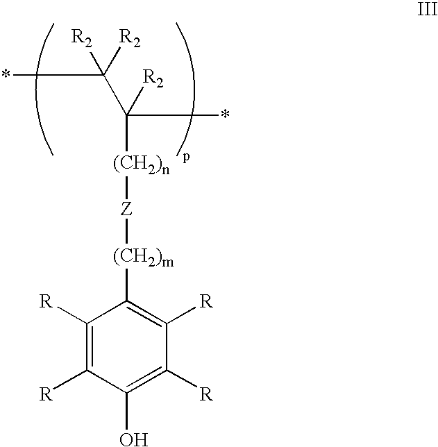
C1([R])=C([R])C(O)=C([R])C([R])=C1[(CH2)m][Z][(CH2)n]C(*)(C([R2])(*)[R2])[R2]
